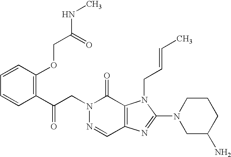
C(N1N=CC2=C(C1=O)N(CC=CC)C(N1CC(N)CCC1)=N2)C(C1=C(OCC(NC)=O)C=CC=C1)=O
